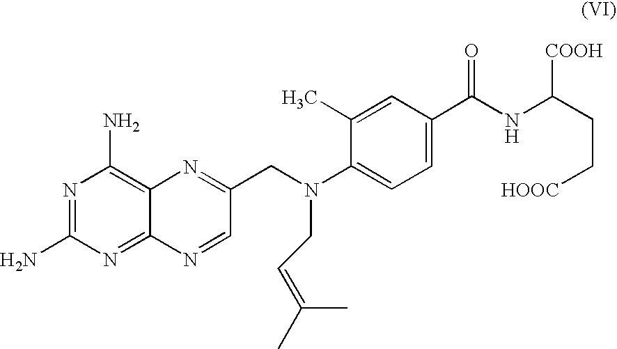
N1=C(N)N=C2C(=C1N)N=C(CN(CC=C(C)C)C1=CC=C(C(NC(CC[HOOC])[COOH])=O)C=C1C)C=N2
